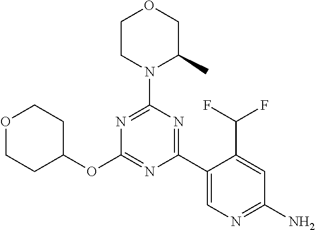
O1CCN(C2=NC(OC3CCOCC3)=NC(C3=CN=C(N)C=C3C(F)F)=N2)C(C)C1
